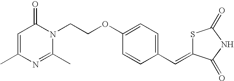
C1=C(C)N=C(C)N(CCOC2=CC=C(C=C3SC(=O)NC3=O)C=C2)C1=O
